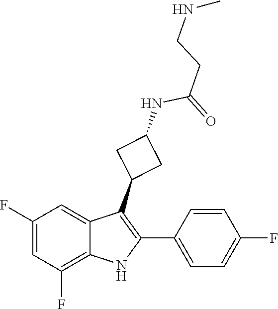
C(C(=O)NC1CC(C2=C(C3=CC=C(F)C=C3)NC3=C(F)C=C(F)C=C32)C1)CNC
